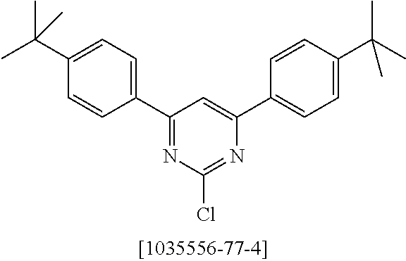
C1(C2=CC=C(C(C)(C)C)C=C2)=NC(Cl)=NC(C2=CC=C(C(C)(C)C)C=C2)=C1
